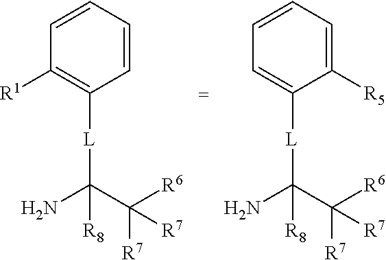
C1=CC=CC([L]C(N)(C([R6])([R7])[R7])[R8])=C1[R1].C1=CC=C([R5])C([L]C(N)(C([R6])([R7])[R7])[R8])=C1
